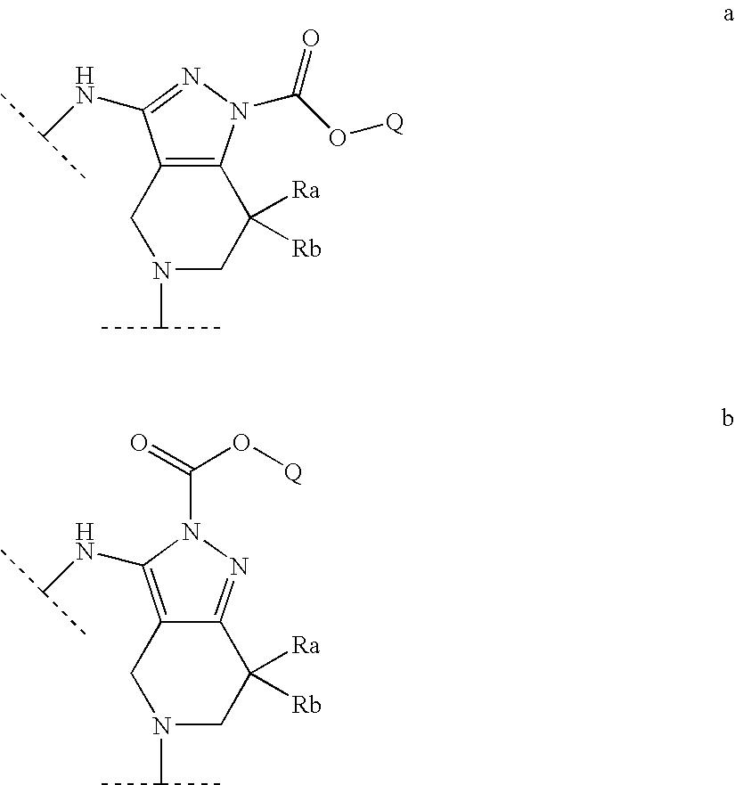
C12=C(N(C(O[Q])=O)N=C1NC(C)C)C([Ra])([Rb])CN(C(C)C)C2.C12=C(NC(C)C)N(C(=O)O[Q])N=C1C([Ra])([Rb])CN(C(C)C)C2
